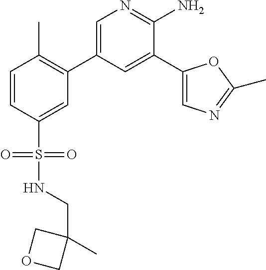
C1=CC(S(NCC2(C)COC2)(=O)=O)=CC(C2=CN=C(N)C(C3=CN=C(C)O3)=C2)=C1C
